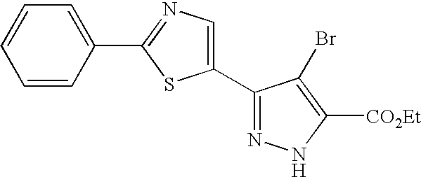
C1=CC(C2=NC=C(C3=NNC([CO2Et])=C3Br)S2)=CC=C1
